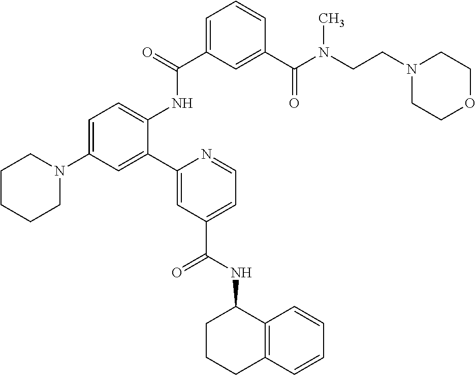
C1CCCN(C2=CC=C(NC(C3=CC=CC(C(N(CCN4CCOCC4)C)=O)=C3)=O)C(C3=CC(C(NC4CCCC5=C4C=CC=C5)=O)=CC=N3)=C2)C1
